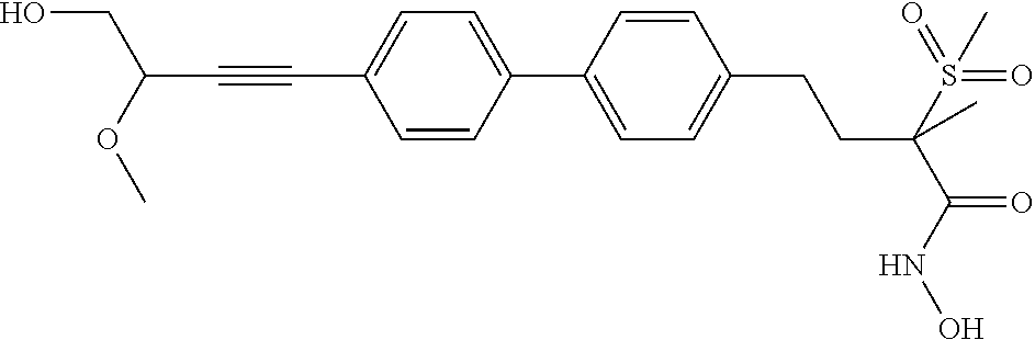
C1(C2=CC=C(C#CC(CO)OC)C=C2)=CC=C(CCC(C(=O)NO)(S(=O)(=O)C)C)C=C1
